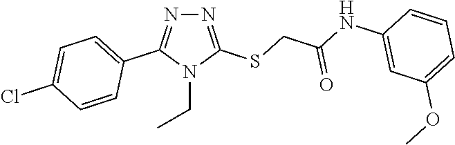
N1=C(SCC(NC2=CC(OC)=CC=C2)=O)N(CC)C(C2=CC=C(Cl)C=C2)=N1
